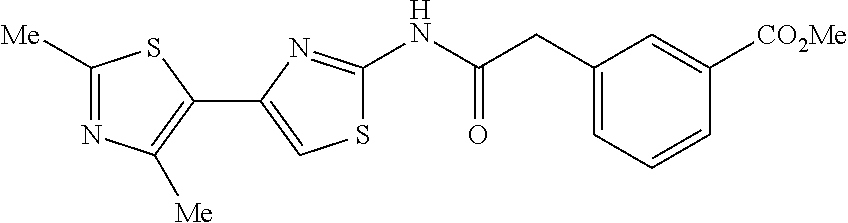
C1([Me])=NC([Me])=C(C2=CSC(NC(CC3=CC=CC([CO2Me])=C3)=O)=N2)S1
